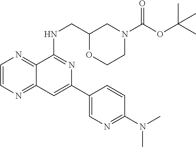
C1=CN=C2C(=N1)C(NCC1OCCN(C(OC(C)(C)C)=O)C1)=NC(C1=CN=C(N(C)C)C=C1)=C2
